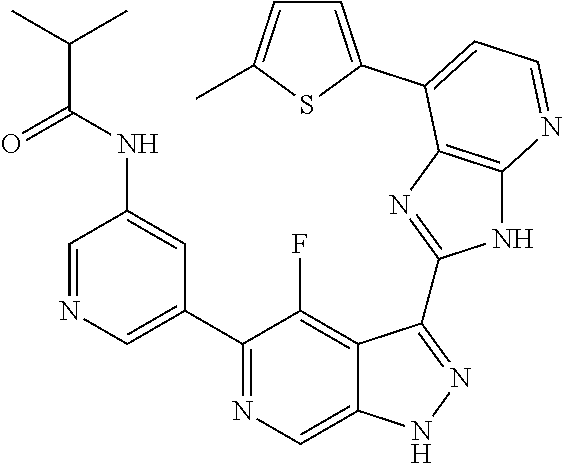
C1=NC=C(C2=NC=C3C(=C2F)C(C2=NC4=C(N2)N=CC=C4C2=CC=C(C)S2)=NN3)C=C1NC(C(C)C)=O
